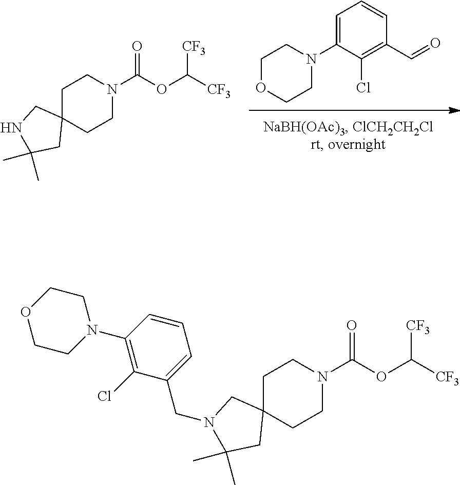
C1=C(N2CCOCC2)C(Cl)=C(C=O)C=C1.C1CC2(CCN1C(OC([CF3])[CF3])=O)CNC(C)(C)C2.C1CC2(CCN1C(OC([CF3])[CF3])=O)CN(CC1=CC=CC(N3CCOCC3)=C1Cl)C(C)(C)C2
